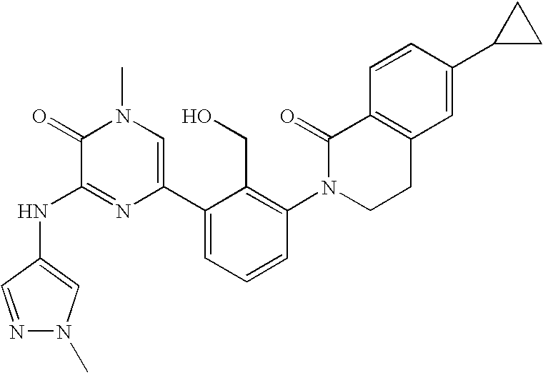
N(C1=NC(C2=CC=CC(N3CCC4=C(C3=O)C=CC(C3CC3)=C4)=C2CO)=CN(C)C1=O)C1=CN(C)N=C1
